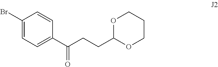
C1(Br)=CC=C(C(CCC2OCCCO2)=O)C=C1
